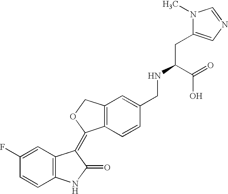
C1(F)=CC2=C(C=C1)NC(=O)C2=C1C2=C(CO1)C=C(CNC(CC1=CN=CN1C)C(O)=O)C=C2
